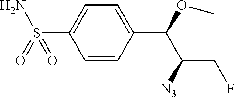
C1=CC(C(OC)C([N3])CF)=CC=C1S(N)(=O)=O
